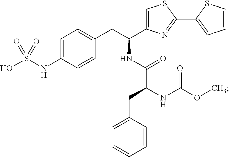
C1=C(NS(O)(=O)=O)C=CC(CC(C2=CSC(C3=CC=CS3)=N2)NC(C(CC2=CC=CC=C2)NC(OC)=O)=O)=C1
